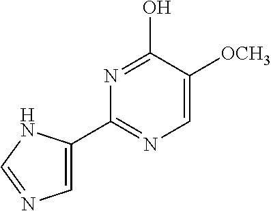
C1(C2=NC=C([OCH3])C(O)=N2)=CN=CN1
